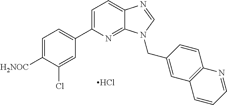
C1(C2=CC=C3C(=N2)N(CC2=CC4=C(C=C2)N=CC=C4)C=N3)=CC=C([H2NOC])C(Cl)=C1.Cl
